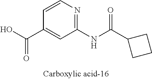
C1(NC(C2CCC2)=O)=NC=CC(C(O)=O)=C1
